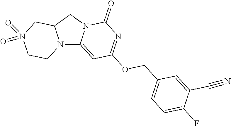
N12C3=CC(OCC4=CC=C(F)C(C#N)=C4)=NC(=O)N3CC1CN(=O)(=O)CC2
